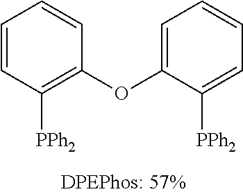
C1=CC([PPh2])=C(OC2=CC=CC=C2[PPh2])C=C1
